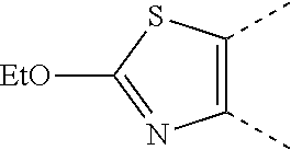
C1(C)=C(C)SC([EtO])=N1
